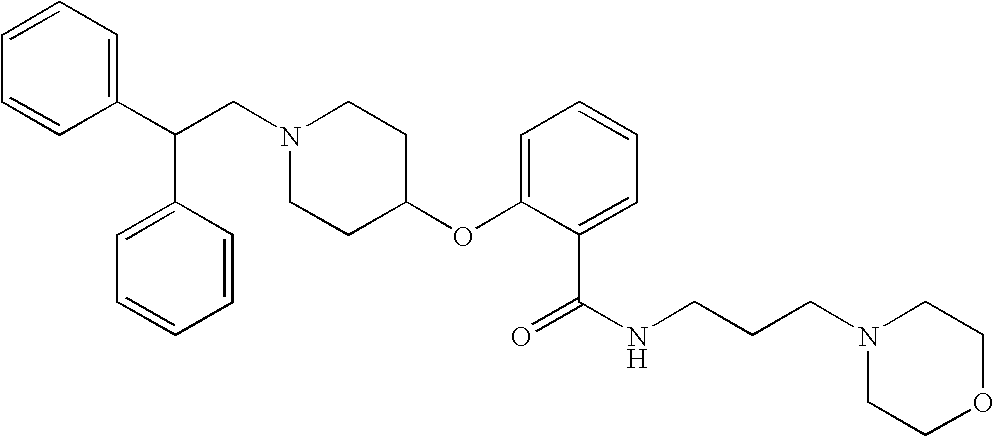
N1(CC(C2=CC=CC=C2)C2=CC=CC=C2)CCC(OC2=CC=CC=C2C(=O)NCCCN2CCOCC2)CC1
